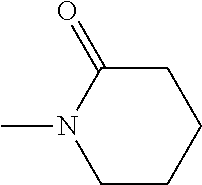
C1CCCC(=O)N1C
